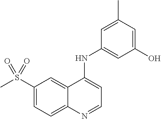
S(C1=CC=C2C(=C1)C(NC1=CC(O)=CC(C)=C1)=CC=N2)(C)(=O)=O
